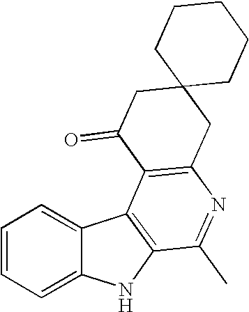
C1=CC=C2C(=C1)C1=C(N2)C(C)=NC2=C1C(=O)CC1(C2)CCCCC1
